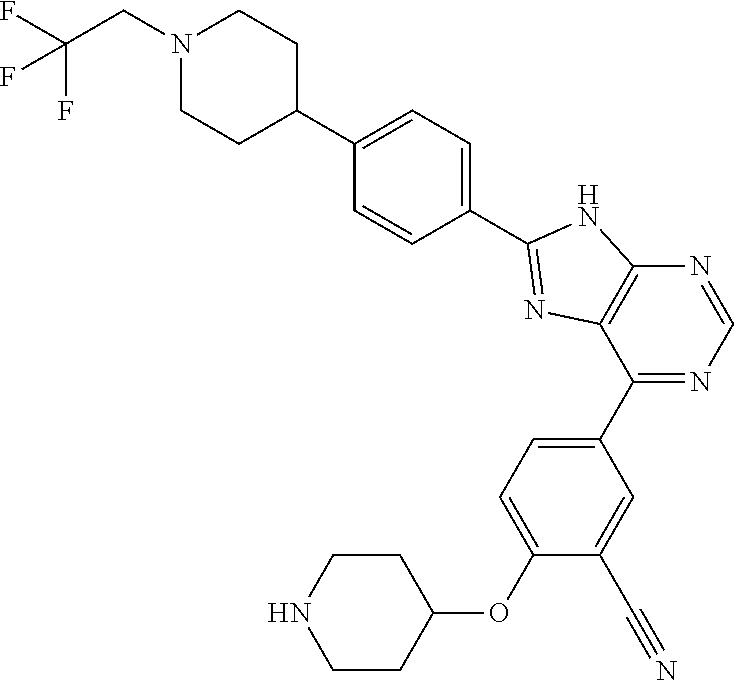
C1CC(OC2=CC=C(C3=NC=NC4=C3N=C(C3=CC=C(C5CCN(CC(F)(F)F)CC5)C=C3)N4)C=C2C#N)CCN1
